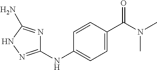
C1=CC(C(N(C)C)=O)=CC=C1NC1=NNC(N)=N1
